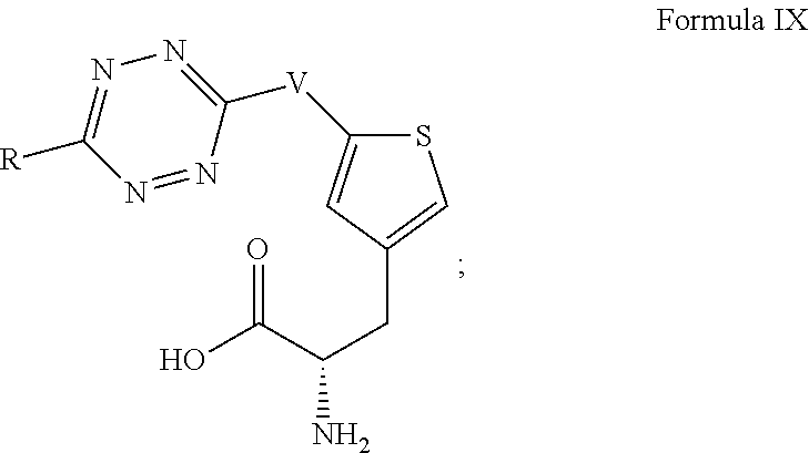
C(C(C(O)=O)N)C1=CSC([V]C2=NN=C([R])N=N2)=C1
